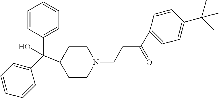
C1(C(C2=CC=CC=C2)(C2CCN(CCC(C3=CC=C(C(C)(C)C)C=C3)=O)CC2)O)=CC=CC=C1
